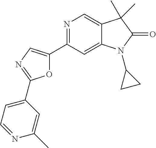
N1=C(C2=CN=C(C3=CC=NC(C)=C3)O2)C=C2C(=C1)C(C)(C)C(=O)N2C1CC1
